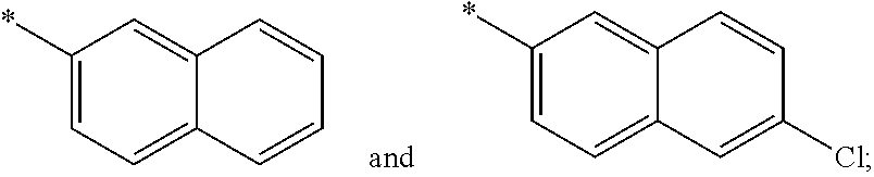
C12=CC=C(*)C=C1C=CC(Cl)=C2.C12=CC=C(*)C=C1C=CC=C2
